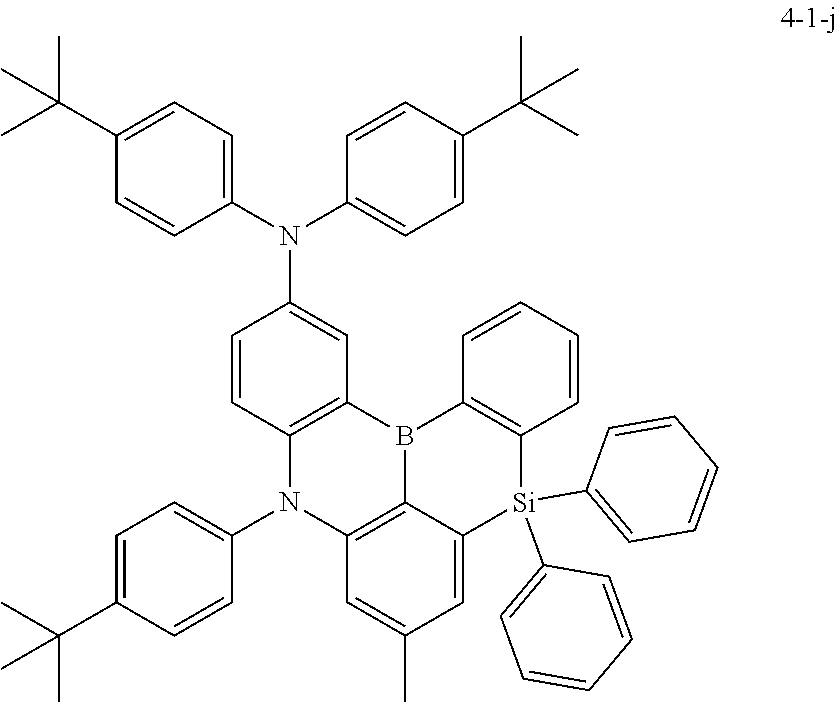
C1=C(C)C=C2C3=C1N(C1=CC=C(C(C)(C)C)C=C1)C1=C(B3C3=C([Si]2(C2=CC=CC=C2)C2=CC=CC=C2)C=CC=C3)C=C(N(C2=CC=C(C(C)(C)C)C=C2)C2=CC=C(C(C)(C)C)C=C2)C=C1
